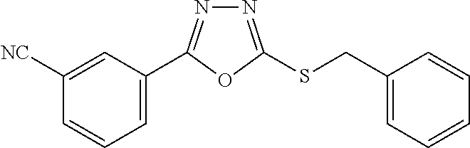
C1=C(C2=NN=C(SCC3=CC=CC=C3)O2)C=C([NC])C=C1
